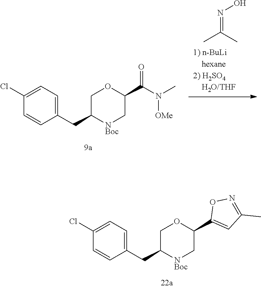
C1(CC2[NBoc]CC(C(N(C)[OMe])=O)OC2)=CC=C(Cl)C=C1.N(=C(C)C)O.C1(CC2[NBoc]CC(C3=CC(C)=NO3)OC2)=CC=C(Cl)C=C1
